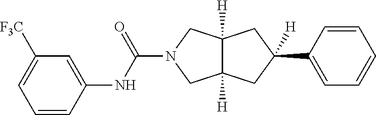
C12([H])C([H])(CC(C3=CC=CC=C3)([H])C1)CN(C(=O)NC1=CC([F3C])=CC=C1)C2
